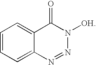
C1=CC=C2C(=C1)C(=O)N([OH])N=N2
